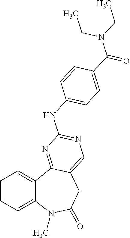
C1=CC=C2C(=C1)C1=NC(NC3=CC=C(C(=O)N(CC)CC)C=C3)=NC=C1CC(=O)N2C
